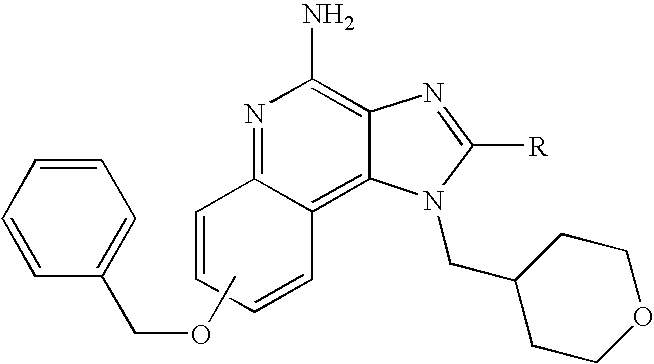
N1=C2C(=C3C(=C1N)N=C([R])N3CC1CCOCC1)C=CC=C2.C1=CC(COC)=CC=C1
